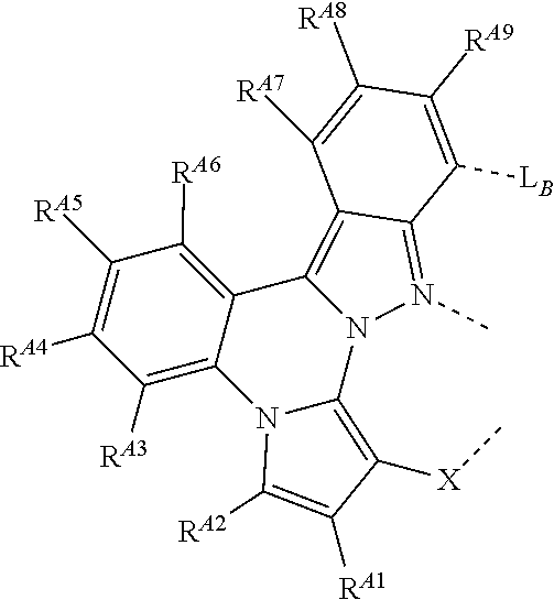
N12N(C)=C3C(=C1C1=C([RA6])C([RA5])=C([RA4])C([RA3])=C1N1C2=C([X]C)C([RA1])=C1[RA2])C([RA7])=C([RA8])C([RA9])=C3[LB]
